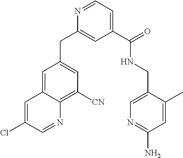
C1=C2C(=C([CN])C=C1CC1=CC(C(=O)NCC3=CN=C(N)C=C3C)=CC=N1)N=CC(Cl)=C2
